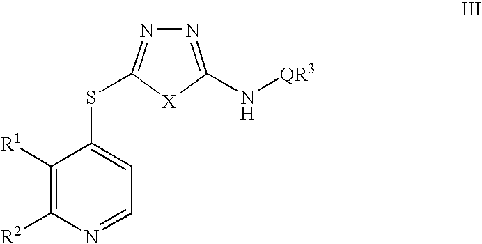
C1([R1])=C([R2])N=CC=C1SC1=NN=C(N[QR3])[X]1
